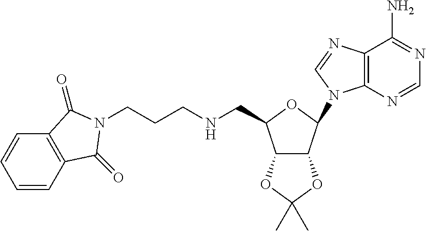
N(CCCN1C(=O)C2=C(C=CC=C2)C1=O)CC1C2C(C(N3C4=C(C(N)=NC=N4)N=C3)O1)OC(C)(C)O2
